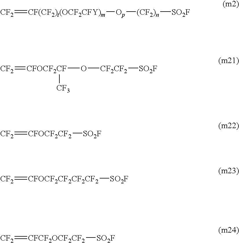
[CF2]=[CF(CF2)t(OCF2CFY)m][Op][(CF2)n][SO2F].[CF2]=[CFOCF2CF](O[CF2CF2][SO2F])[CF3].[CF2]=[CFOCF2CF2][SO2F].[CF2]=[CFOCF2CF2CF2CF2][SO2F].[CF2]=[CFCF2OCF2CF2][SO2F]
